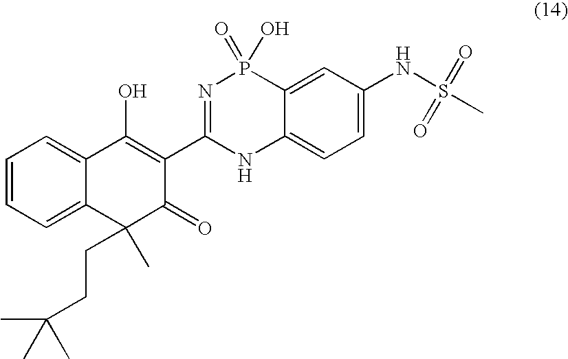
C1=CC=C2C(=C1)C(O)=C(C1=NP(=O)(O)C3=CC(NS(C)(=O)=O)=CC=C3N1)C(=O)C2(C)CCC(C)(C)C
